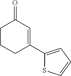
C1(C2=CC(=O)CCC2)=CC=CS1
